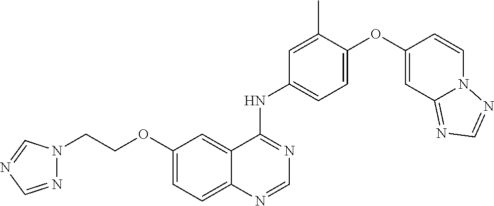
C1=C(OC2=CC3=NC=NN3C=C2)C(C)=CC(NC2=NC=NC3=CC=C(OCCN4N=CN=C4)C=C23)=C1
